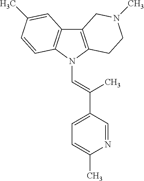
C12=C(N(C=C(C3=CC=C(C)N=C3)C)C3=C1C=C(C)C=C3)CCN(C)C2
